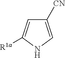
C1([CN])=CNC([R1a])=C1
